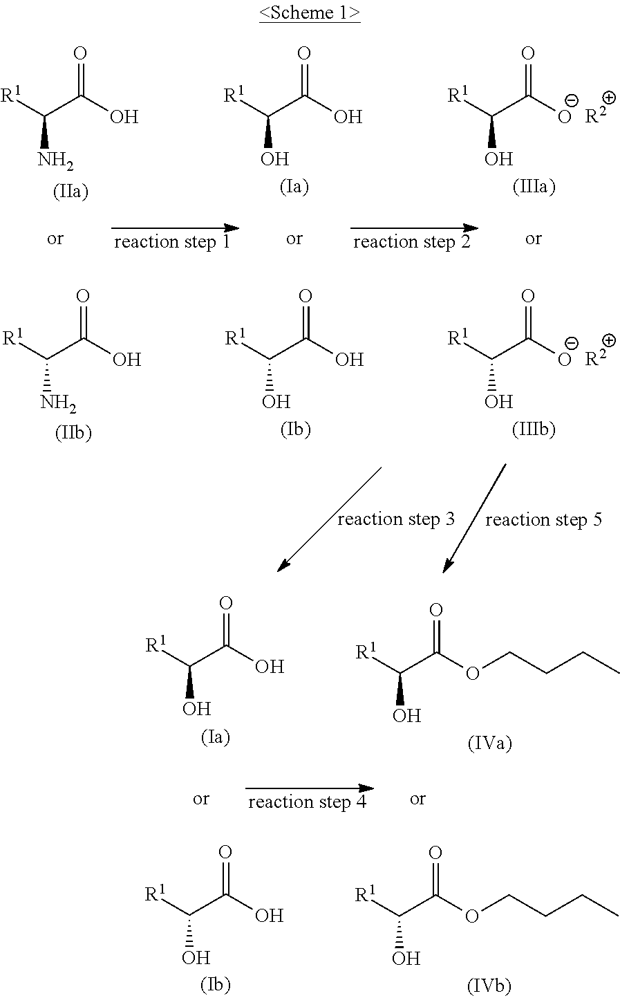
[R1]C(C(O)=O)N.[R1]C(C(O)=O)O.[R1]C(C([O-])=O)O.[R2].[R1]C(C([O-])=O)O.[R2].[R1]C(C(O)=O)O.[R1]C(C(O)=O)N.[R1]C(C(OCCCC)=O)O.[R1]C(C(O)=O)O.[R1]C(C(OCCCC)=O)O.[R1]C(C(O)=O)O
